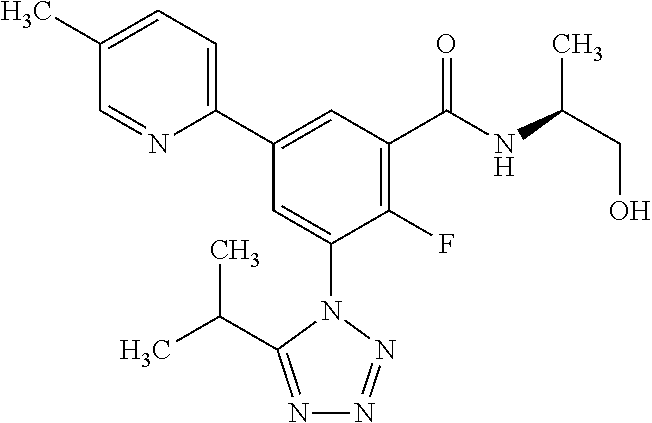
C1=C(C)C=NC(C2=CC(C(NC(CO)C)=O)=C(F)C(N3C(C(C)C)=NN=N3)=C2)=C1
